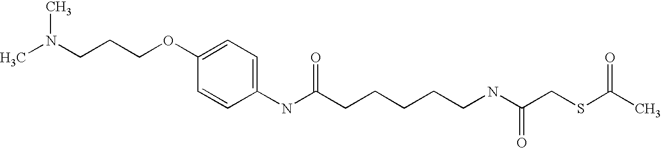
CN(CCCOC1=CC=C(NC(CCCCCNC(CSC(C)=O)=O)=O)C=C1)C
